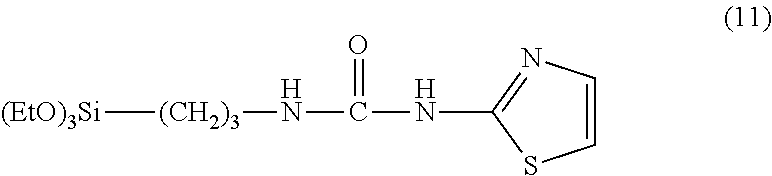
[(EtO)3Si][(CH2)3]NC(NC1=NC=CS1)=O
